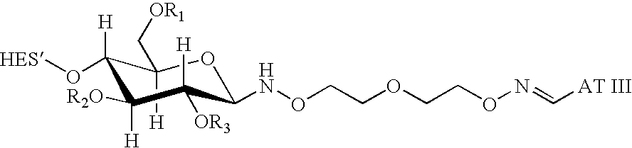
O1C(NOCCOCCON=C[AT III])C([H])([OR3])C([H])([R2O])C([H])(O[HES])C1([H])C[OR1]
